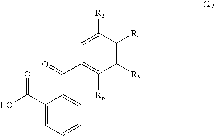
C1(C(O)=O)=CC=CC=C1C(=O)C1=C([R6])C([R5])=C([R4])C([R3])=C1
